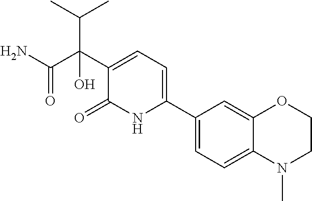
C12=CC(C3=CC=C(C(C(=O)N)(O)C(C)C)C(=O)N3)=CC=C1N(C)CCO2
